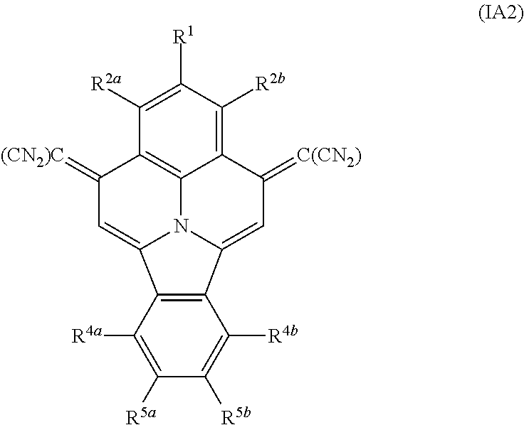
C12=C(C([R4a])=C([R5a])C([R5b])=C1[R4b])C1=CC(=[(CN2)C])C3=C4C(=C([R2b])C([R1])=C3[R2a])C(=[C(CN2)])C=C2N41
